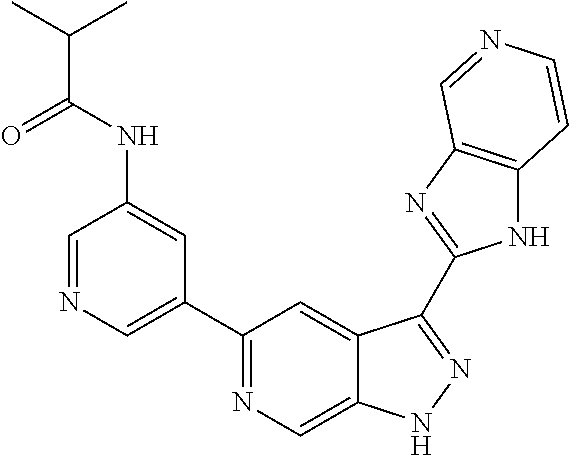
C1=NC=C(C2=NC=C3C(=C2)C(C2=NC4=C(N2)C=CN=C4)=NN3)C=C1NC(C(C)C)=O
